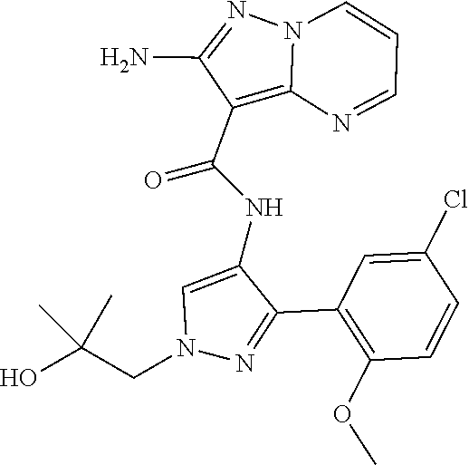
N12C(=C(C(NC3=CN(CC(O)(C)C)N=C3C3=C(OC)C=CC(Cl)=C3)=O)C(N)=N1)N=CC=C2
